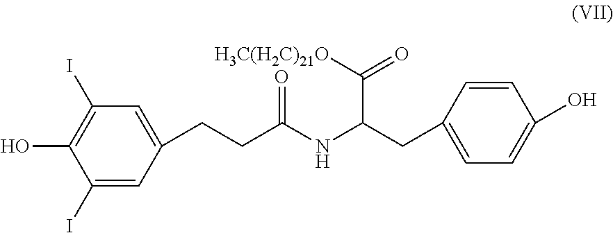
C1(I)=CC(CCC(NC(CC2=CC=C(O)C=C2)C([H3C(H2C)21O])=O)=O)=CC(I)=C1O
